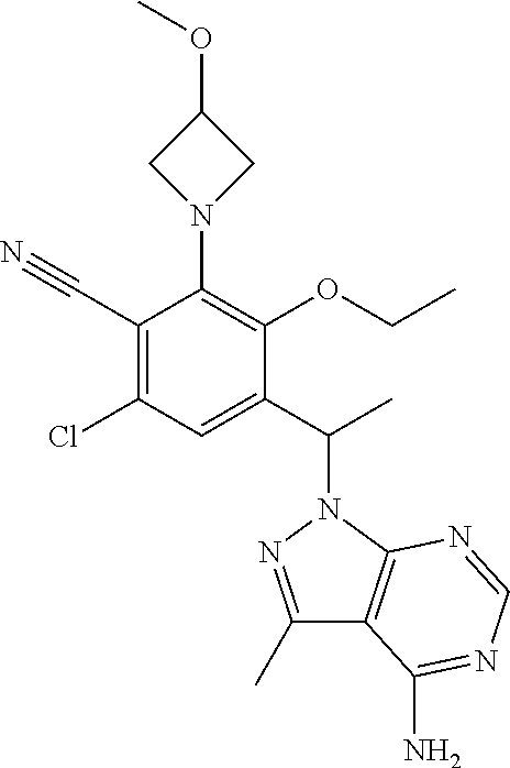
C1(C#N)=C(Cl)C=C(C(C)N2N=C(C)C3=C2N=CN=C3N)C(OCC)=C1N1CC(OC)C1
